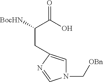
[BocHN]C(C(O)=O)CC1=CN(C[OBn])C=N1
